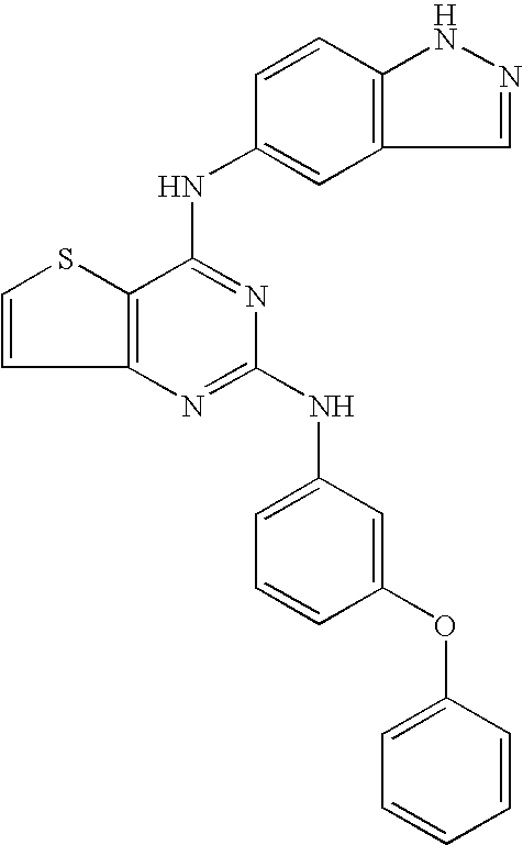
C12=C(C(NC3=CC4=C(C=C3)NN=C4)=NC(NC3=CC=CC(OC4=CC=CC=C4)=C3)=N1)SC=C2
